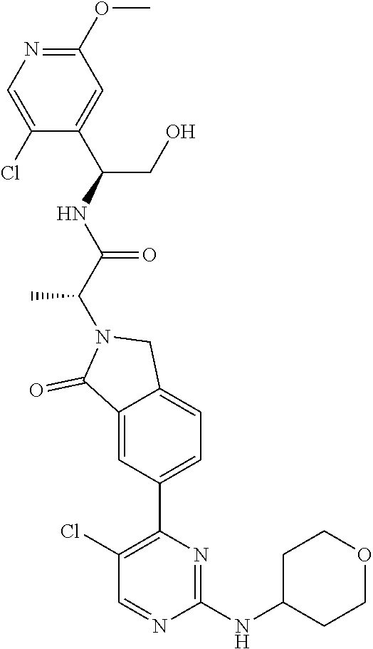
C1(NC2CCOCC2)=NC(C2=CC=C3C(=C2)C(=O)N(C(C(NC(CO)C2=CC(OC)=NC=C2Cl)=O)C)C3)=C(Cl)C=N1
